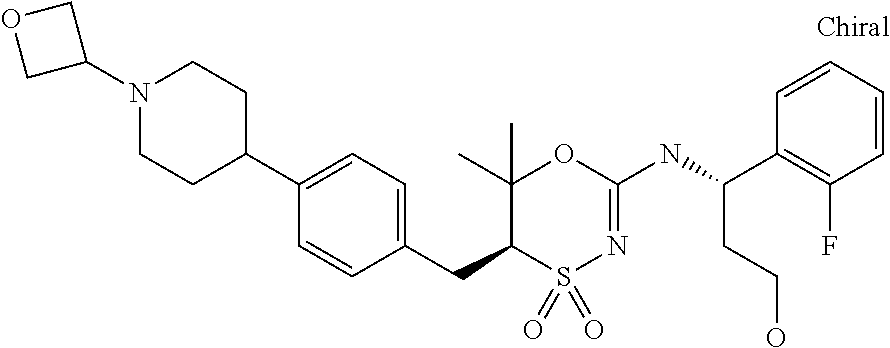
C1(C2CCN(C3COC3)CC2)=CC=C(CC2S(=O)(=O)N=C(NC(C3=C(F)C=CC=C3)CCO)OC2(C)C)C=C1
